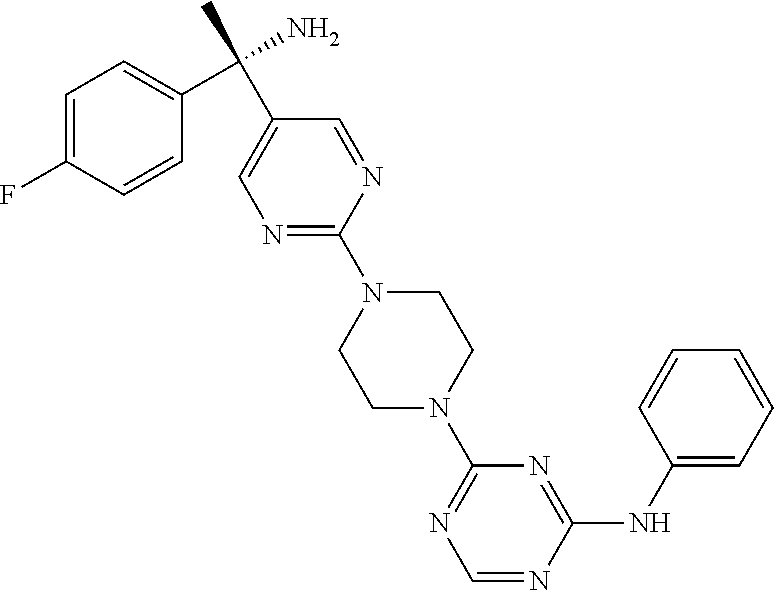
C1=C(C(C)(N)C2=CC=C(F)C=C2)C=NC(N2CCN(C3=NC=NC(NC4=CC=CC=C4)=N3)CC2)=N1
